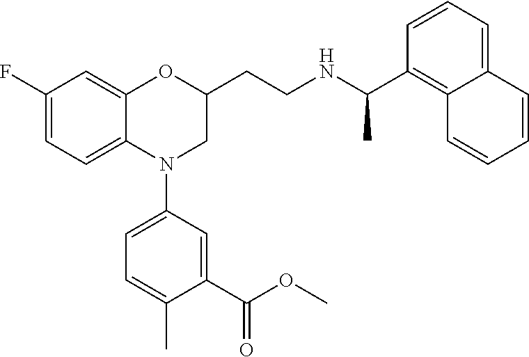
C1=C(F)C=C2C(=C1)N(C1=CC=C(C)C(C(=O)OC)=C1)CC(CCNC(C1=C3C(=CC=C1)C=CC=C3)C)O2
